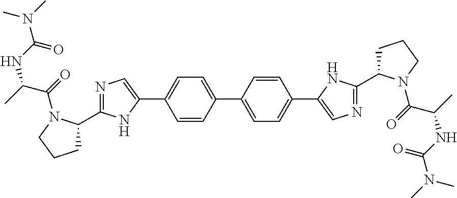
C1(C2=NC=C(C3=CC=C(C4=CC=C(C5=CN=C(C6CCCN6C(C(NC(N(C)C)=O)C)=O)N5)C=C4)C=C3)N2)CCCN1C(=O)C(C)NC(N(C)C)=O
